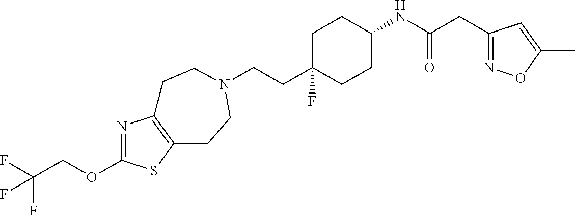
C(CC1(F)CCC(NC(CC2=NOC(C)=C2)=O)CC1)N1CCC2=C(N=C(OCC(F)(F)F)S2)CC1
